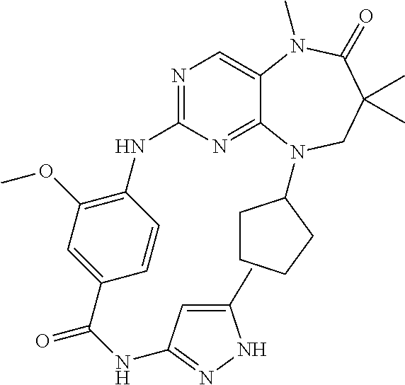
N1=C(NC2=C(OC)C=C(C(=O)NC3=NNC(C)=C3)C=C2)N=C2C(=C1)N(C)C(=O)C(C)(C)CN2C1CCCC1
